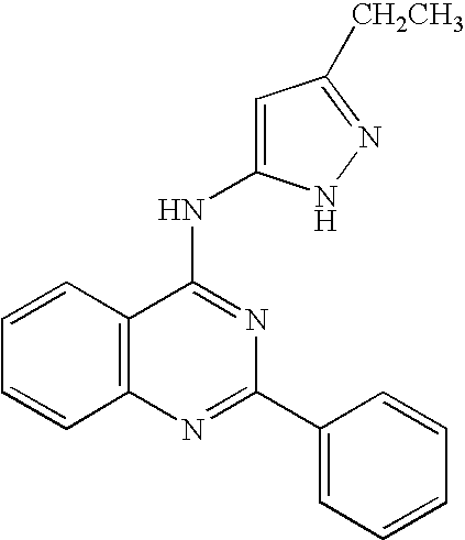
C12=C(N=C(C3=CC=CC=C3)N=C1NC1=CC([CH2CH3])=NN1)C=CC=C2
